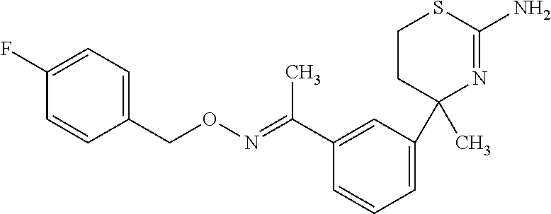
C1CC(C)(C2=CC=CC(C(=NOCC3=CC=C(F)C=C3)C)=C2)N=C(N)S1
